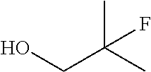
OCC(C)(C)F
